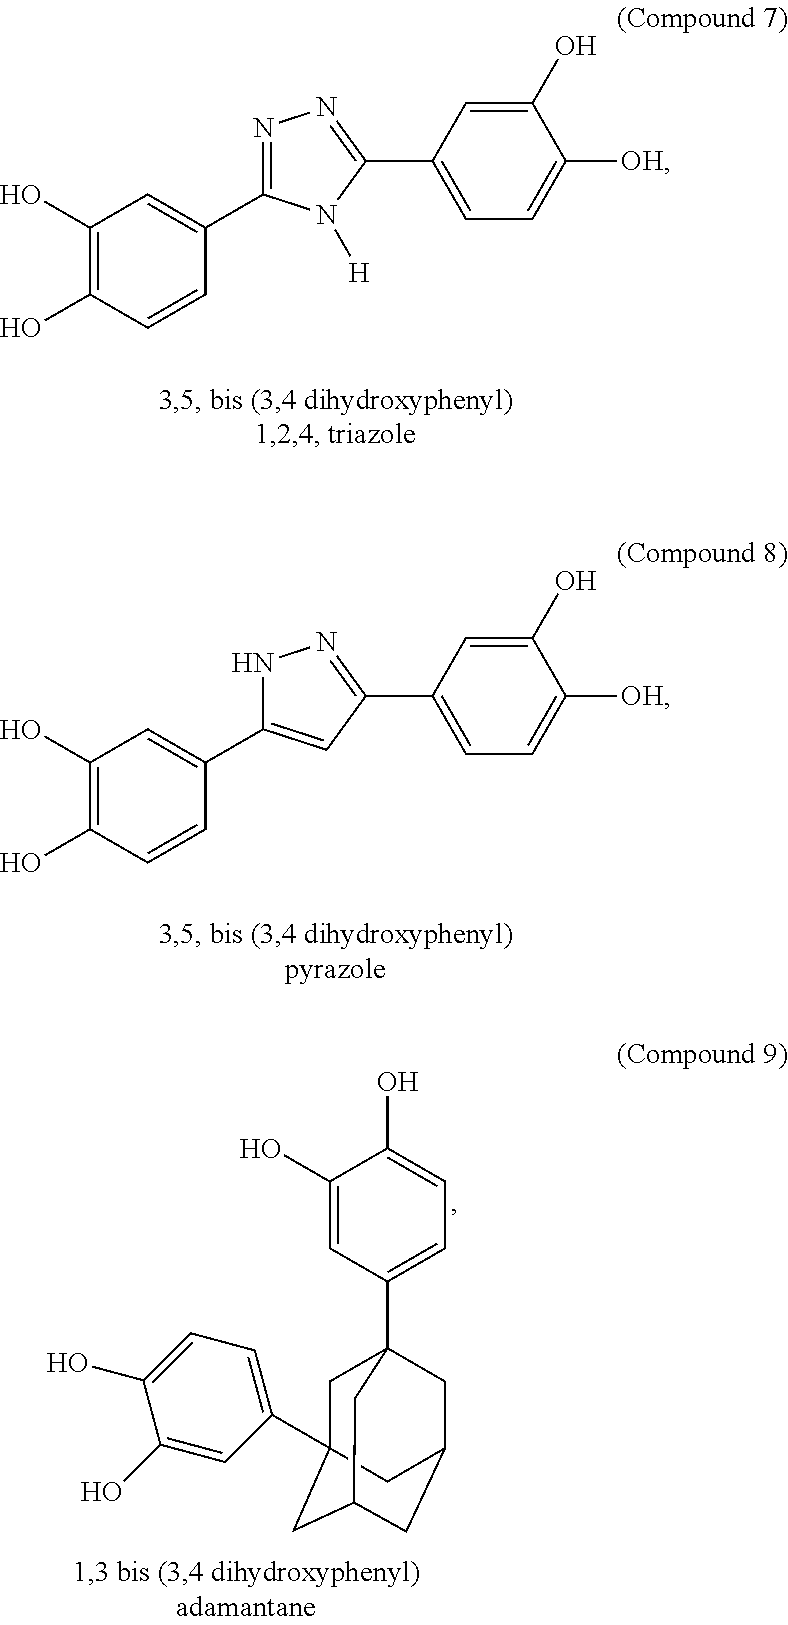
C1(O)=C(O)C=CC(C2=NN=C(C3=CC=C([OH])C(O)=C3)N2[H])=C1.C1(O)=C(O)C=CC(C2=CC(C3=CC=C([OH])C(O)=C3)=NN2)=C1.C1C2(C3=CC=C(O)C(O)=C3)CC3CC(CC1(C1=CC=C(O)C(O)=C1)C3)C2
